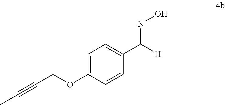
C1=C(OCC#CC)C=CC(C([H])=NO)=C1
